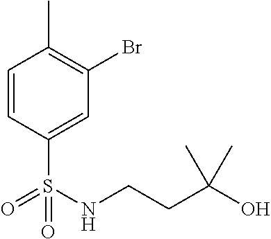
BrC1=C(C)C=CC(S(=O)(=O)NCCC(O)(C)C)=C1
